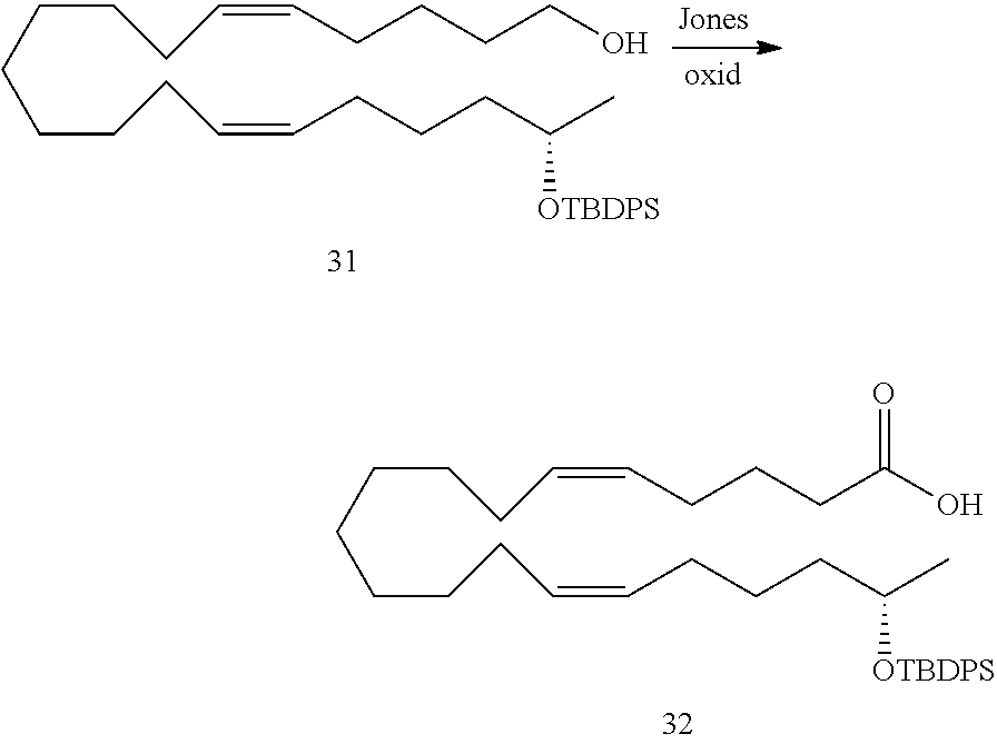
C(CCCCCC=CCCCC(C)[OTBDPS])CC=CCCCCO.C(CCCCCC=CCCCC(C)[OTBDPS])CC=CCCCC(O)=O
